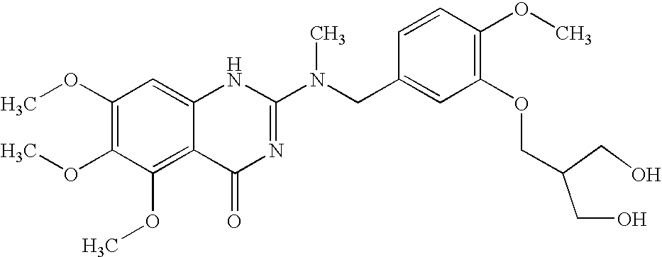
C1(OC)=C(OC)C(OC)=C2C(=C1)NC(N(CC1=CC(OCC(CO)CO)=C(OC)C=C1)C)=NC2=O
